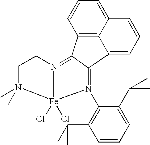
C12=C3C(=CC=C1)C=CC=C3C1=N(C3=C(C(C)C)C=CC=C3C(C)C)[Fe]3(Cl)(Cl)N(=C21)CCN3(C)C
